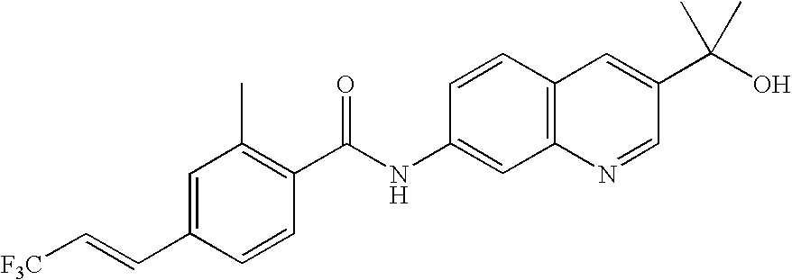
C1=C(C=C[F3C])C=CC(C(NC2=CC3=C(C=C2)C=C(C(O)(C)C)C=N3)=O)=C1C
